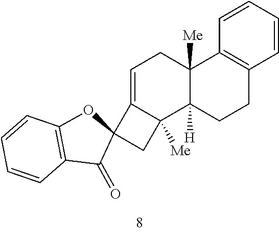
C1=C2C([Me])(C3([H])C([Me])(C1)C1=C(CC3)C=CC=C1)CC21OC2=C(C1=O)C=CC=C2
